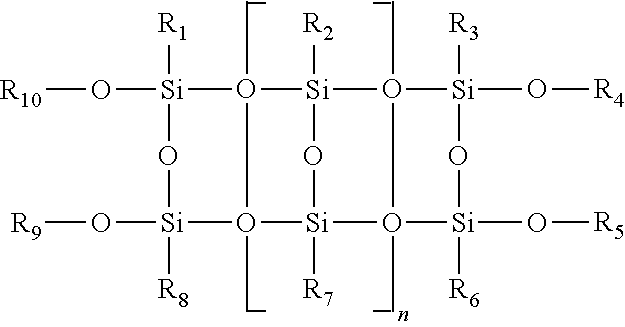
[R9]O[Si]1([R8])O2(C)[Si]3([R7])O4(C)[Si](O[R5])([R6])O[Si](O[R4])([R3])O4(C)[Si]([R2])(O3)O2(C)[Si]([R1])(O[R10])O1
